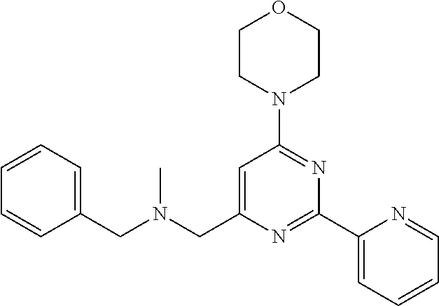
C1=CC=C(CN(CC2=CC(N3CCOCC3)=NC(C3=CC=CC=N3)=N2)C)C=C1
